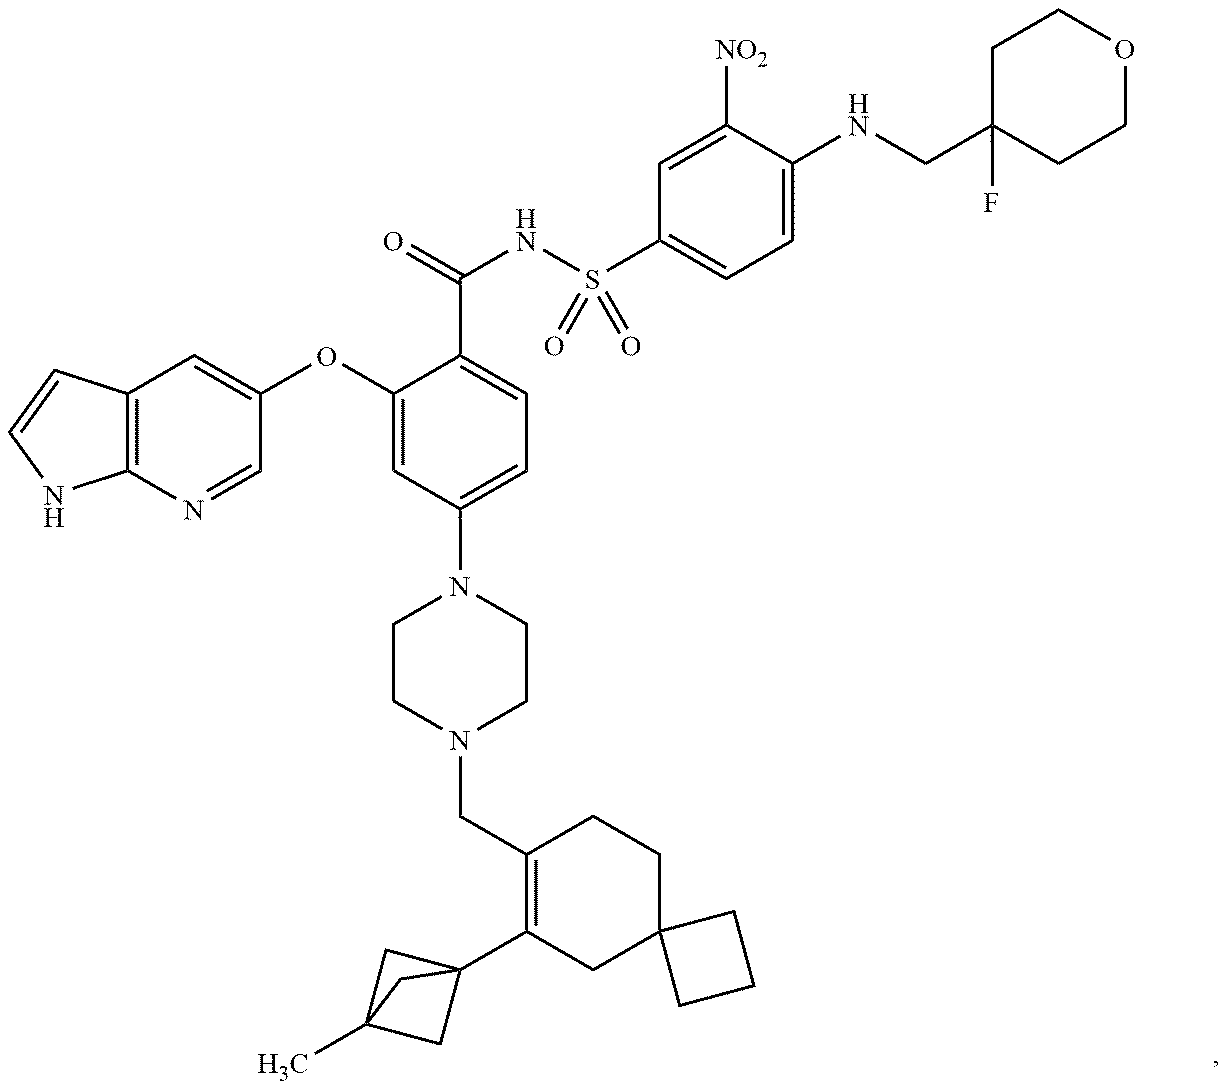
C12=C(N=CC(OC3=CC(N4CCN(CC5=C(C67CC(C)(C6)C7)CC6(CC5)CCC6)CC4)=CC=C3C(NS(C3=CC=C(NCC4(F)CCOCC4)C([NO2])=C3)(=O)=O)=O)=C1)NC=C2
